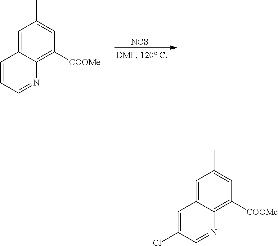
[NCS].C1=C2C(=C([COOMe])C=C1C)N=CC=C2.C1=C2C(=C([COOMe])C=C1C)N=CC(Cl)=C2
